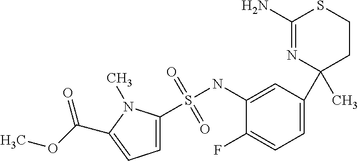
C1(N)=NC(C)(C2=CC=C(F)C(NS(C3=CC=C(C(=O)OC)N3C)(=O)=O)=C2)CCS1
